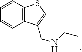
C12=C(C=CC=C1)SC=C2CNCC
